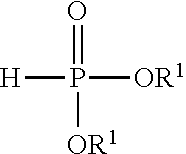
[H]P([OR1])([OR1])=O
